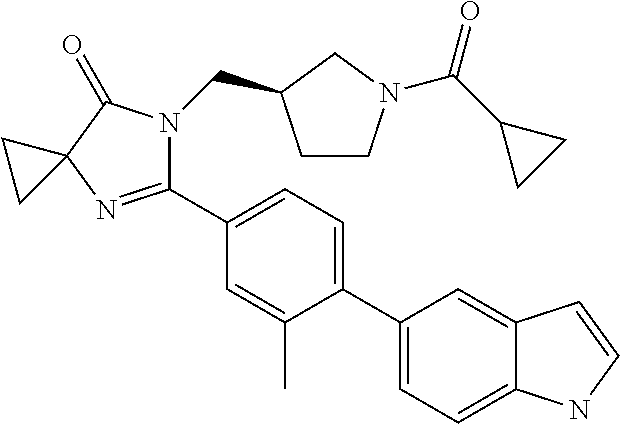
C12=CC(C3=CC=C(C4=NC5(C(=O)N4CC4CCN(C(C6CC6)=O)C4)CC5)C=C3C)=CC=C1NC=C2
